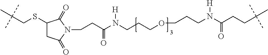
C1(SCC(C)(C)C)CC(=O)N(CCC(N(CCCOCCCN(C(CCC(C)(C)C)=O)[H])[H])=O)C1=O
